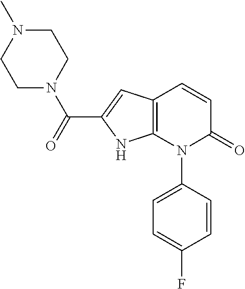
C1=CC(N2C(=O)C=CC3=C2NC(C(=O)N2CCN(C)CC2)=C3)=CC=C1F
